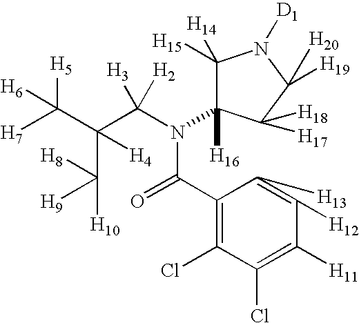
C1(C(=O)N(C(C(C([H10])([H8])[H9])(C([H5])([H7])[H6])[H4])([H3])[H2])C2([H16])C([H15])([H14])N([D1])C([H19])([H20])C2([H17])[H18])=C(Cl)C(Cl)=C([H11])C([H12])=C1[H13]
